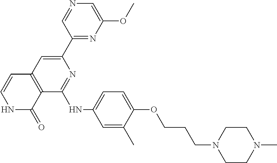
N1=CC(C2=CC3=C(C(NC4=CC=C(OCCCN5CCN(C)CC5)C(C)=C4)=N2)C(=O)NC=C3)=NC(OC)=C1
